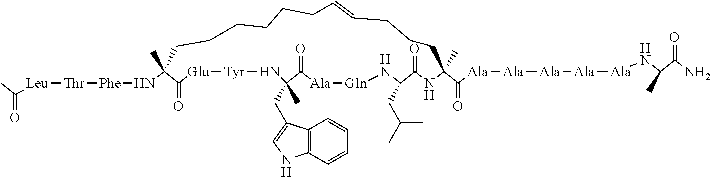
C(=O)(C)[Leu][Thr][Phe]NC1(C)C(=O)[Glu][Tyr]NC(CC2=CNC3=C2C=CC=C3)(C)C(=O)[Ala][Gln]NC(CC(C)C)C(=O)NC(C([Ala][Ala][Ala][Ala][Ala]NC(C(=O)N)C)=O)(C)CCCC=CCCCCCC1
